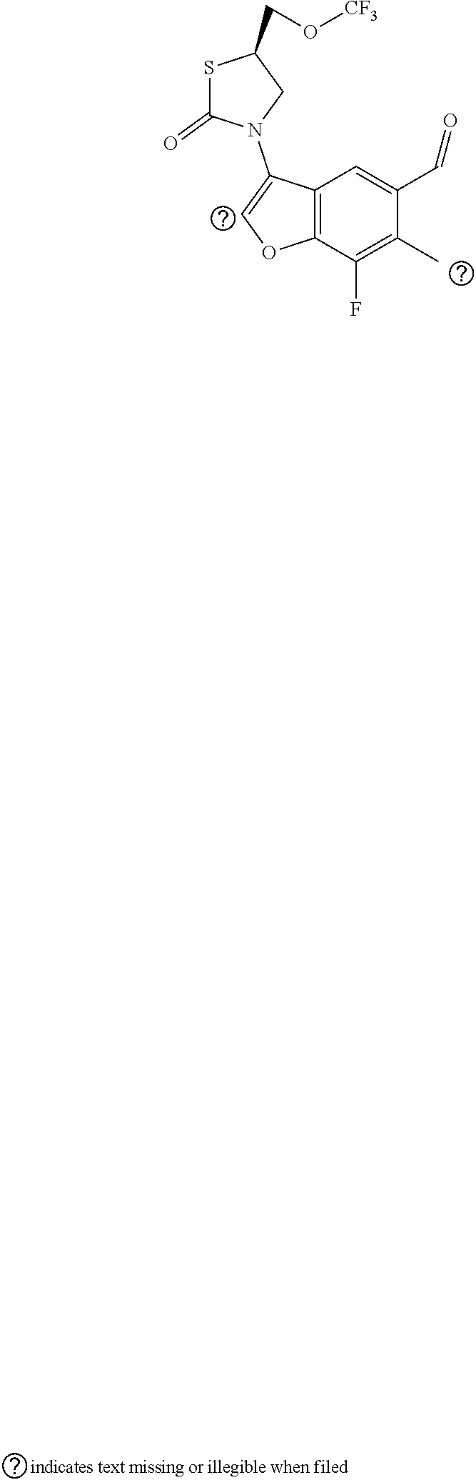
S1C(=O)N(C2=COC3=C2C=C(C=O)C(C)=C3F)CC1CO[CF3]
